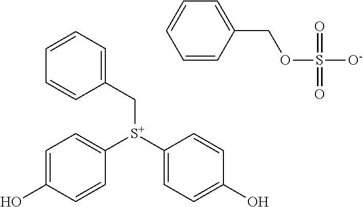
C1=C(O)C=CC([S+](C2=CC=C(O)C=C2)CC2=CC=CC=C2)=C1.C1=CC(COS([O-])(=O)=O)=CC=C1
